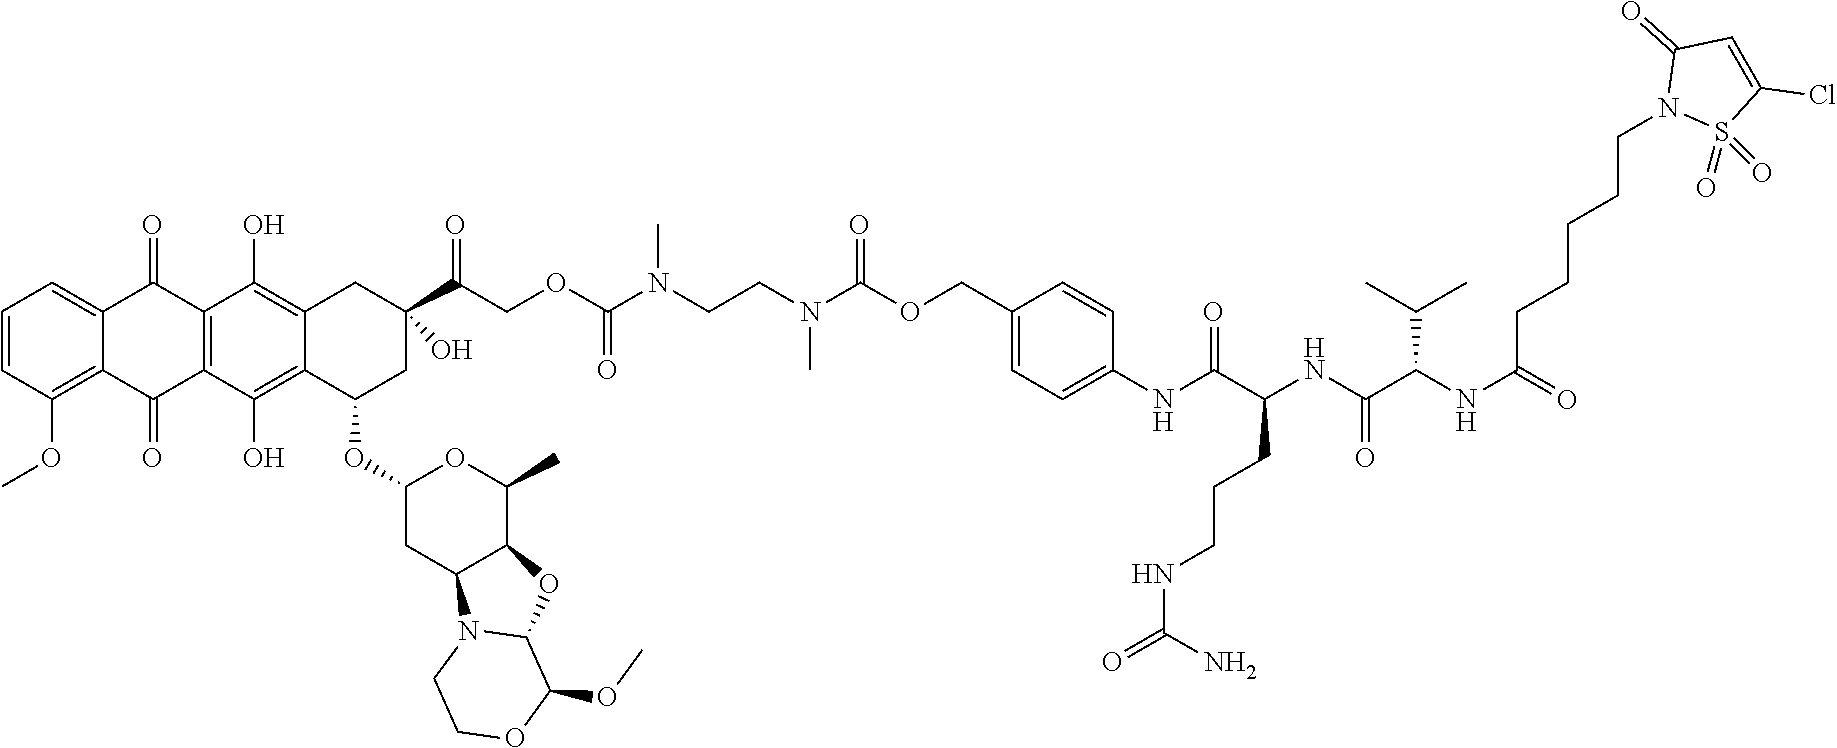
C12=C(C(O)=C3C(=C1O)CC(C(COC(N(CCN(C(OCC1=CC=C(NC(C(NC(C(NC(=O)CCCCCN4S(=O)(=O)C(Cl)=CC4=O)C(C)C)=O)CCCNC(=O)N)=O)C=C1)=O)C)C)=O)=O)(O)CC3OC1CC3C(C(C)O1)OC1N3CCOC1OC)C(=O)C1=C(OC)C=CC=C1C2=O
